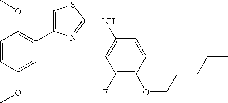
C1=C(C2=C(OC)C=CC(OC)=C2)N=C(NC2=CC(F)=C(OCCCCC)C=C2)S1
